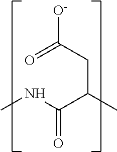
CNC(C(C)CC(=O)[O-])=O
